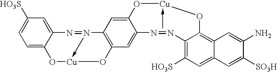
C1=C2C(=CC=C1[HO3S])O[Cu]1-N(=N2)C2=C(C=C3C(=C2)O[Cu](-C)OC2=C4C(=CC([HO3S])=C2N=N3)C=C([SO3H])C(N)=C4)O1
